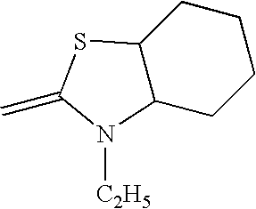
C12CCCCC1SC(=C)N2[C2H5]
